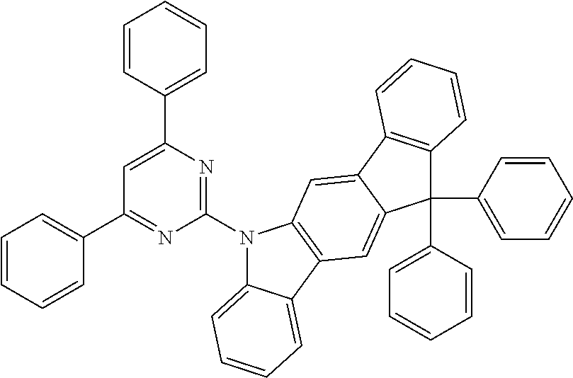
C1=CC=CC(C2=NC(N3C4=CC=CC=C4C4=C3C=C3C(=C4)C(C4=CC=CC=C4)(C4=CC=CC=C4)C4=C3C=CC=C4)=NC(C3=CC=CC=C3)=C2)=C1
